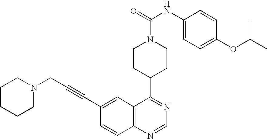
C1CN(C(=O)NC2=CC=C(OC(C)C)C=C2)CCC1C1=NC=NC2=C1C=C(C#CCN1CCCCC1)C=C2
